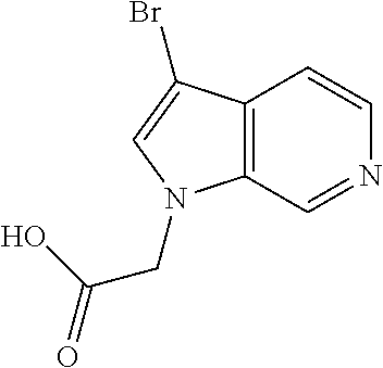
C12=C(C=NC=C1)N(CC(O)=O)C=C2Br
